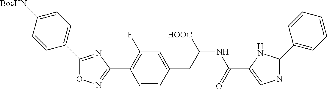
O1N=C(C2=C(F)C=C(CC(NC(C3=CN=C(C4=CC=CC=C4)N3)=O)[HOOC])C=C2)N=C1C1=CC=C([BocHN])C=C1
